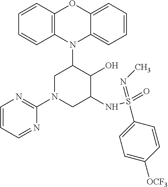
N1(C2CN(C3=NC=CC=N3)CC(NS(=O)(=NC)C3=CC=C([OCF3])C=C3)C2O)C2=C(C=CC=C2)OC2=CC=CC=C12
